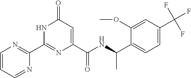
C1(C2=NC=CC=N2)=NC(C(NC(C2=CC=C(C(F)(F)F)C=C2OC)C)=O)=CC(=O)N1
